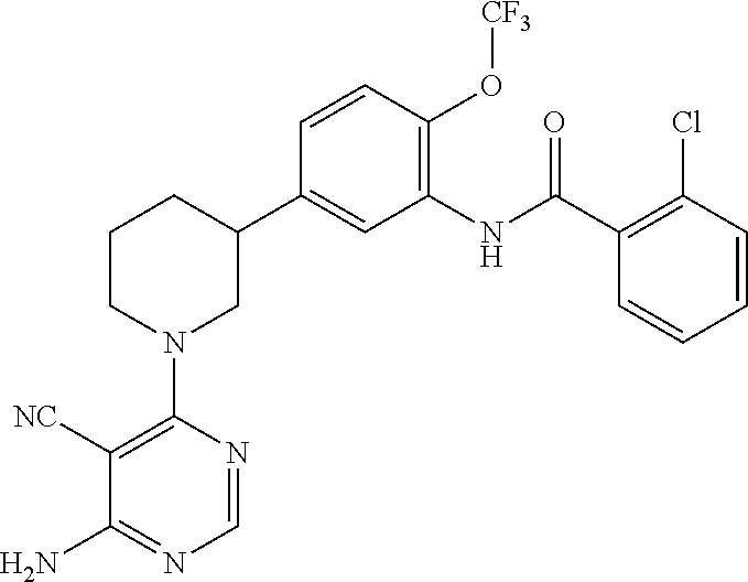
C1(N2CC(C3=CC(NC(C4=C(Cl)C=CC=C4)=O)=C(O[CF3])C=C3)CCC2)=C([NC])C(N)=NC=N1
